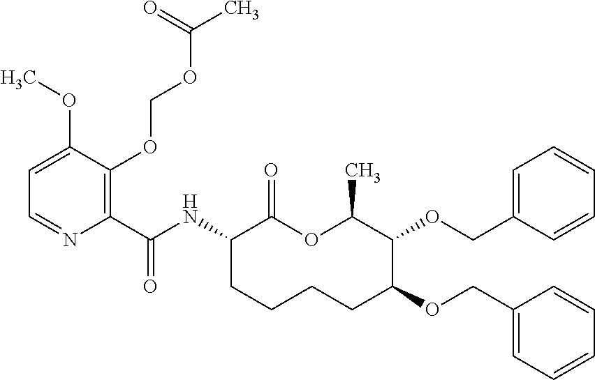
C1(C(NC2C(=O)OC(C)C(OCC3=CC=CC=C3)C(OCC3=CC=CC=C3)CCCC2)=O)=C(OCOC(C)=O)C(OC)=CC=N1
